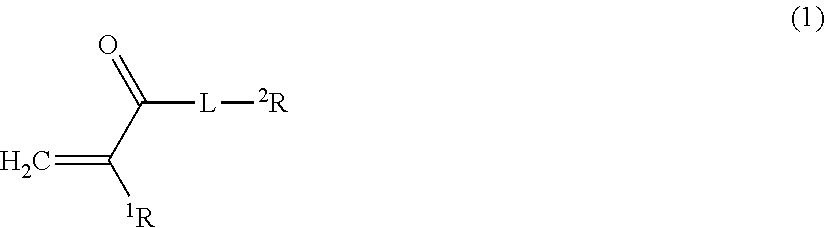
[L](C(C([1R])=C)=O)[2R]
